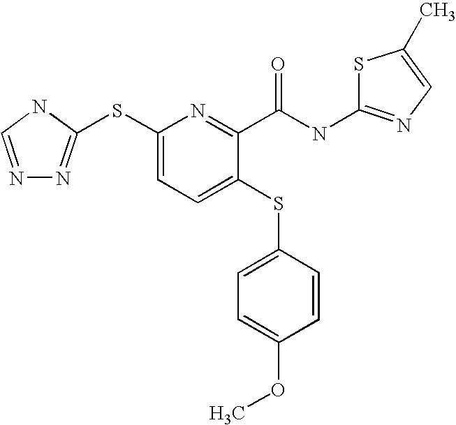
C1(SC2=NN=CN2)=CC=C(SC2=CC=C(OC)C=C2)C(C(NC2=NC=C(C)S2)=O)=N1
